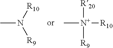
CN([R10])[R9].C[N+]([R20])([R9])[R10]
